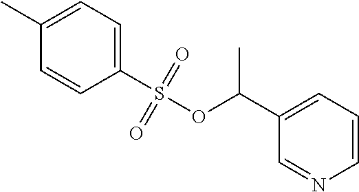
C1=C(C)C=CC(S(OC(C2=CC=CN=C2)C)(=O)=O)=C1
